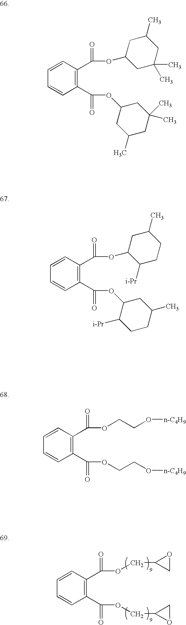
C1=CC(C(=O)OC2CC(C)(C)CC(C)C2)=C(C(=O)OC2CC(C)CC(C)(C)C2)C=C1.C1=CC(C(=O)OC2C([i-Pr])CCC(C)C2)=C(C(=O)OC2C([i-Pr])CCC(C)C2)C=C1.C1=CC(C(=O)OCCO[n-C4H9])=C(C(=O)OCCO[n-C4H9])C=C1.C1=CC(C(=O)OCC2CO2)=C(C(=O)OCC2OC2)C=C1
